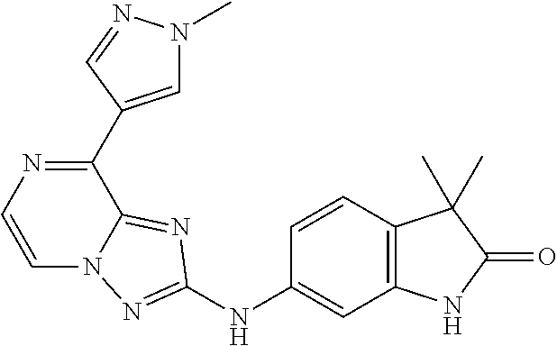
C1=CN=C(C2=CN(C)N=C2)C2=NC(NC3=CC4=C(C=C3)C(C)(C)C(=O)N4)=NN12
